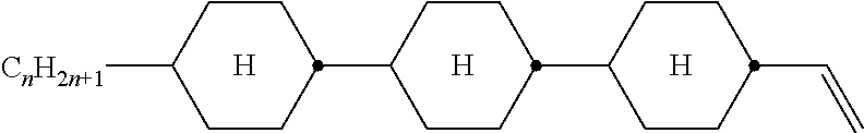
C1(C2CCC([CnH2n+1])CC2)CCC(C2CCC(C=C)CC2)CC1.[H].[H].[H]
